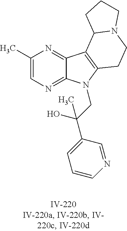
C1(C)=CN=C2C(=N1)C1=C(N2CC(C2=CC=CN=C2)(O)C)CCN2C1CCC2
